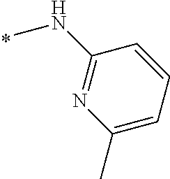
C1(NC)=NC(C)=CC=C1
